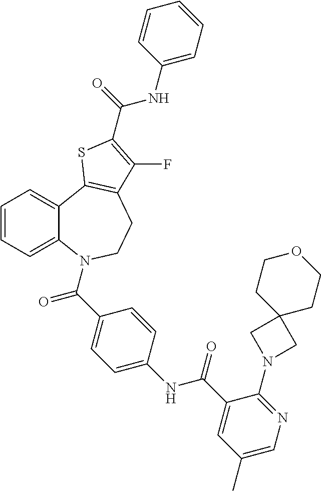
C1=CC=C2C(=C1)C1=C(CCN2C(=O)C2=CC=C(NC(=O)C3=CC(C)=CN=C3N3CC4(C3)CCOCC4)C=C2)C(F)=C(C(NC2=CC=CC=C2)=O)S1
